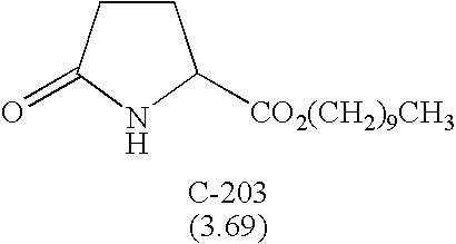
C1CC(=O)NC1[CO2(CH2)9CH3]
